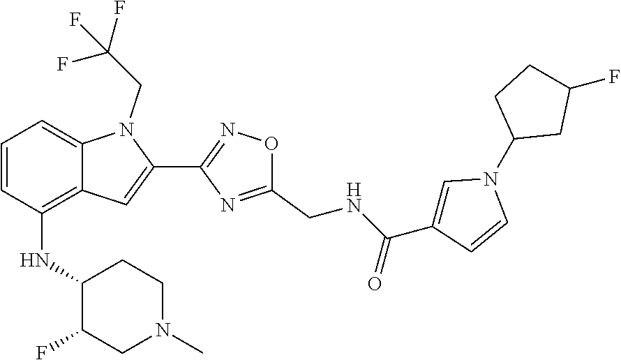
C1=CC(NC2C(F)CN(C)CC2)=C2C(=C1)N(CC(F)(F)F)C(C1=NOC(CNC(C3=CN(C4CC(F)CC4)C=C3)=O)=N1)=C2
